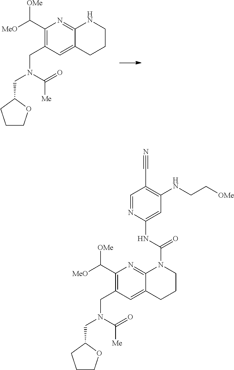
C1(C([MeO])[OMe])=C(CN(CC2CCCO2)C(=O)[Me])C=C2C(=N1)NCCC2.C1(C([MeO])[OMe])=C(CN(CC2CCCO2)C(=O)[Me])C=C2C(=N1)N(C(=O)NC1=CC(NCC[OMe])=C(C#N)C=N1)CCC2
